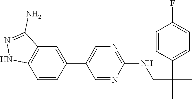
C1=NC(NCC(C)(C2=CC=C(F)C=C2)C)=NC=C1C1=CC2=C(C=C1)NN=C2N
